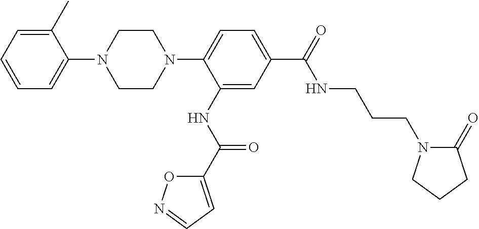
C1=C(C)C(N2CCN(C3=CC=C(C(NCCCN4C(=O)CCC4)=O)C=C3NC(=O)C3=CC=NO3)CC2)=CC=C1
